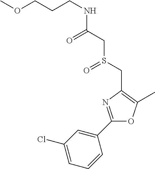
C(NC(CS(CC1=C(C)OC(C2=CC(Cl)=CC=C2)=N1)=O)=O)CCOC
